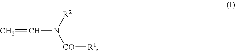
C=CN([CO][R1])[R2]
